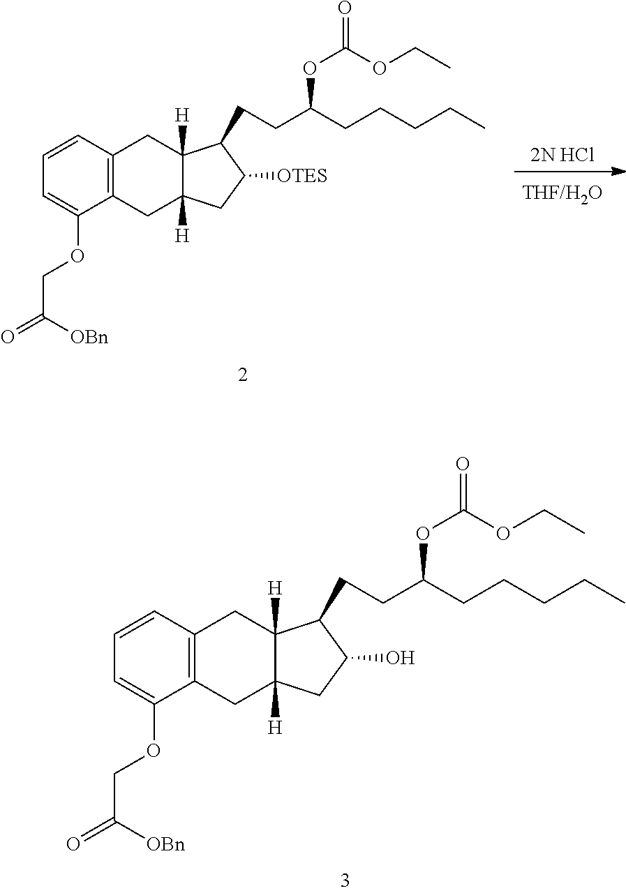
[2N HCl].C1=C(OCC(=O)[OBn])C2=C(C=C1)CC1([H])C([H])(C2)CC([OTES])C1CCC(OC(OCC)=O)CCCCC.C1=C(OCC(=O)[OBn])C2=C(C=C1)CC1([H])C([H])(C2)CC(O)C1CCC(OC(OCC)=O)CCCCC
